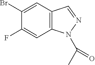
C12=C(C=C(Br)C(F)=C1)C=NN2C(C)=O
